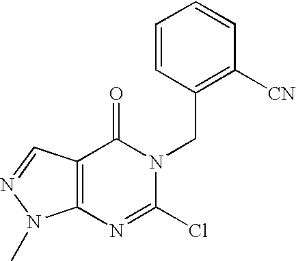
C12=C(C=NN1C)C(=O)N(CC1=C([CN])C=CC=C1)C(Cl)=N2
